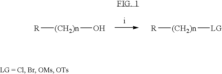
[R][(CH2)n]O.[R][(CH2)n][LG]
